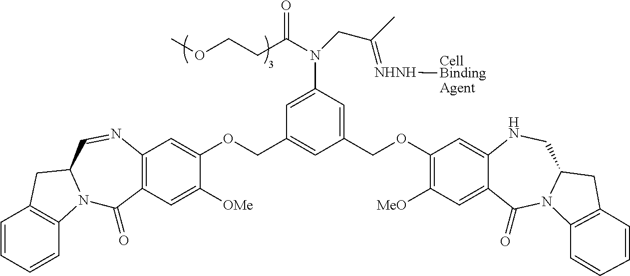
C1=CC=CC2=C1CC1N2C(=O)C2=C(N=C1)C=C(OCC1=CC(COC3=C([MeO])C=C4C(=C3)NCC3N(C4=O)C4=C(C3)C=CC=C4)=CC(N(CC(C)=[NHNH][CellBindingAgent])C(CCOC)=O)=C1)C([OMe])=C2
